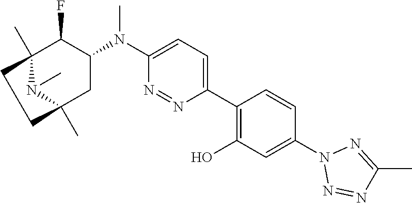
C12(C)N(C)C(C)(CC(N(C3=CC=C(C4=C(O)C=C(N5N=NC(C)=N5)C=C4)N=N3)C)C1F)CC2
